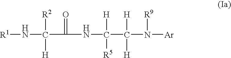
[R1]NC(C(NC(C(N([Ar])[R9])([H])[H])([H])[R5])=O)([R2])[H]
